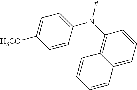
C1=C([H3CO])C=CC(N(C2=C3C(=CC=C2)C=CC=C3)[#])=C1
